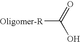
[Oligomer-R]C(=O)O
